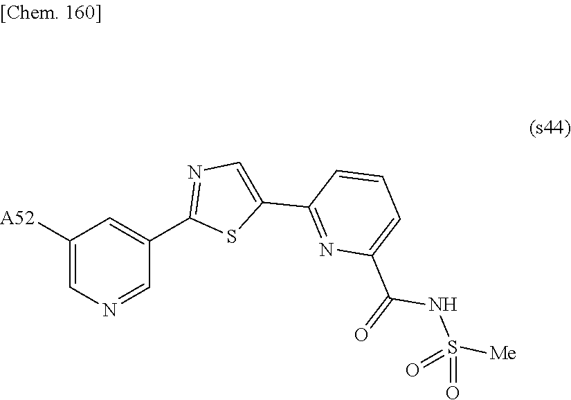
C1([A52])=CN=CC(C2=NC=C(C3=NC(C(=O)NS([Me])(=O)=O)=CC=C3)S2)=C1
